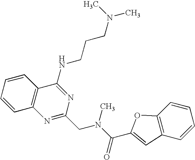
C1=CC=CC2=C1N=C(CN(C)C(=O)C1=CC3=C(C=CC=C3)O1)N=C2NCCCN(C)C
